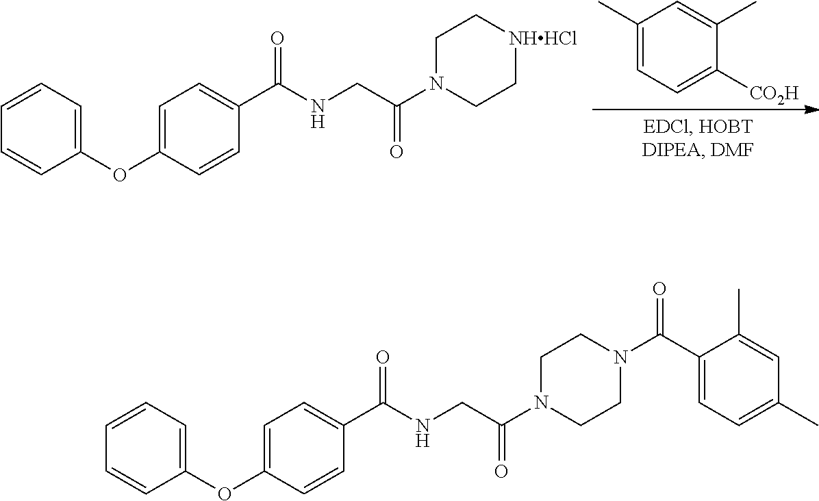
C1(C)=CC=C([CO2H])C(C)=C1.C1=CC=CC(OC2=CC=C(C(NCC(N3CC[NHHCl]CC3)=O)=O)C=C2)=C1.C1=CC=CC(OC2=CC=C(C(NCC(N3CCN(C(C4=CC=C(C)C=C4C)=O)CC3)=O)=O)C=C2)=C1
